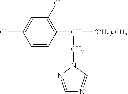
C1=CC(C(CN2N=CN=C2)[(CH2)2CH3])=C(Cl)C=C1Cl
